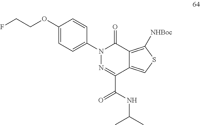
C1(N2N=C(C(NC(C)C)=O)C3=CSC([NHBoc])=C3C2=O)=CC=C(OCCF)C=C1
